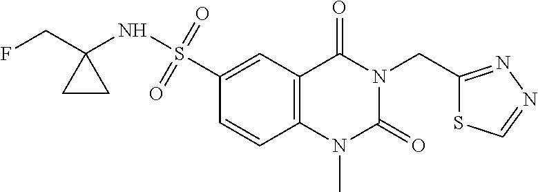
C1=C(S(NC2(CF)CC2)(=O)=O)C=CC2=C1C(=O)N(CC1=NN=CS1)C(=O)N2C
